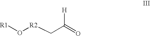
O([R2]CC(=O)[H])[R1]
